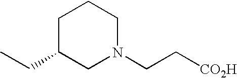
C1C(CC)CN(CC[CO2H])CC1
